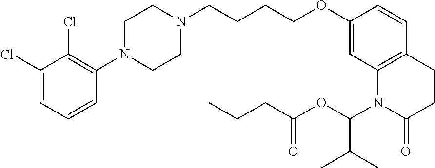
C1=C(Cl)C(Cl)=C(N2CCN(CCCCOC3=CC4=C(C=C3)CCC(=O)N4C(OC(CCC)=O)C(C)C)CC2)C=C1
